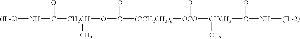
N(C(=O)[CHCH2]([OCO]([(OCH2CH2)n]C(O[CH2CH](C(N[(IL-2)])=O)C)=O)=O)C)[(IL-2)]
